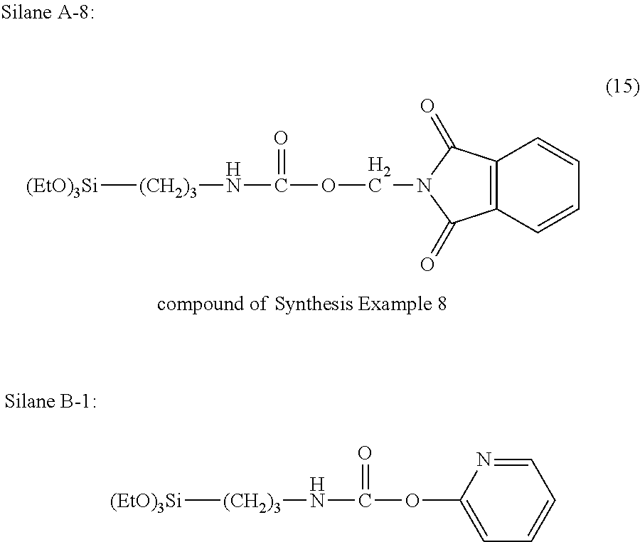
[(EtO)3Si][(CH2)3]NC(OCN1C(=O)C2=C(C1=O)C=CC=C2)=O.[(EtO)3Si][(CH2)3]NC(OC1=CC=CC=N1)=O
